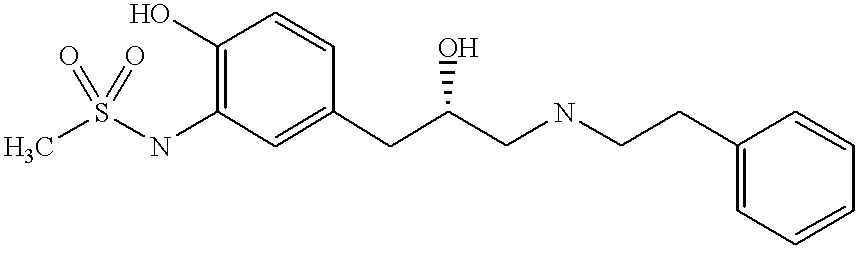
CS(NC1=C(O)C=CC(CC(CNCCC2=CC=CC=C2)O)=C1)(=O)=O
